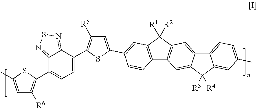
C1=C(C2=CC3=C(C4=C(C3([R1])[R2])C=C3C(=C4)C([R3])([R4])C4=CC(C)=CC=C34)C=C2)SC(C2=CC=C(C3=C([R6])C=C(C)S3)C3=NSN=C23)=C1[R5]
